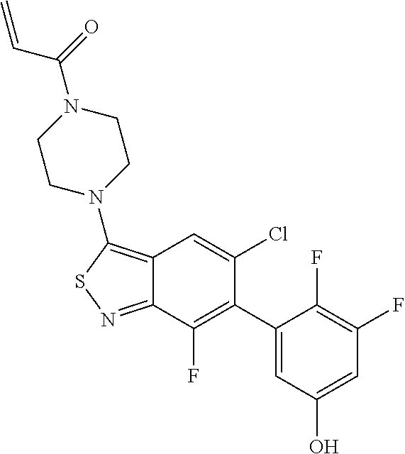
C12=C(N3CCN(C(C=C)=O)CC3)SN=C1C(F)=C(C1=CC(O)=CC(F)=C1F)C(Cl)=C2
